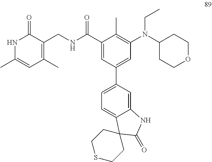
N1C(C)=CC(C)=C(CNC(C2=CC(C3=CC=C4C(=C3)NC(=O)C43CCSCC3)=CC(N(C3CCOCC3)CC)=C2C)=O)C1=O
